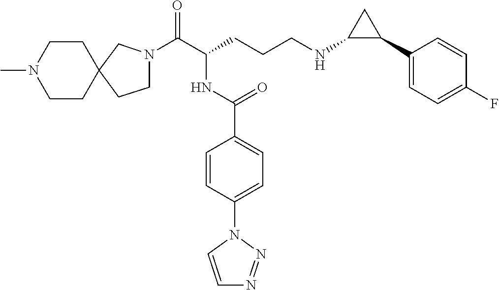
C1N(C(C(CCCNC2C(C3=CC=C(F)C=C3)C2)NC(C2=CC=C(N3C=CN=N3)C=C2)=O)=O)CC2(C1)CCN(C)CC2
